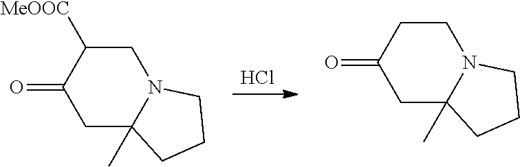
Cl.C1C2(C)N(CC([MeOOC])C1=O)CCC2.C1C2(C)N(CCC1=O)CCC2
